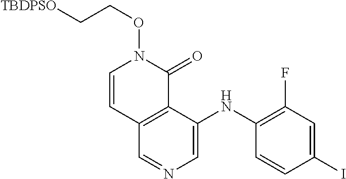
C12=C(C(NC3=C(F)C=C(I)C=C3)=CN=C1)C(=O)N(OCC[TBDPSO])C=C2
